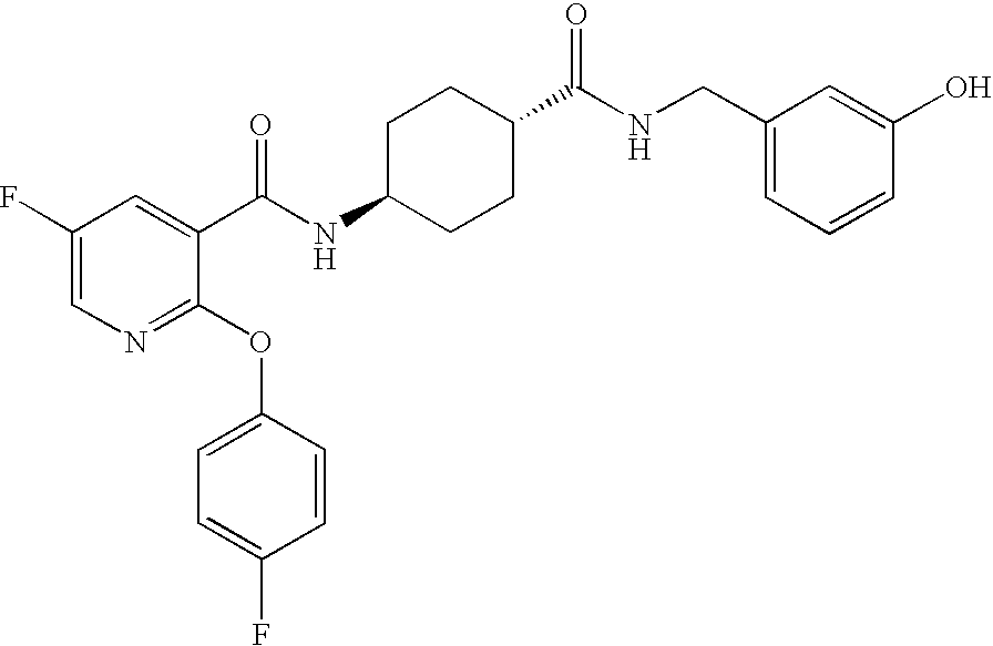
N1=C(OC2=CC=C(F)C=C2)C(C(NC2CCC(C(NCC3=CC=CC(O)=C3)=O)CC2)=O)=CC(F)=C1
